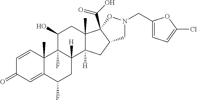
C1=CC2(C)C(=CC1=O)C(F)CC1([H])C2(F)C(O)CC2(C)C1([H])CC1C2(C(O)=O)ON(CC2=CC=C(Cl)O2)C1
